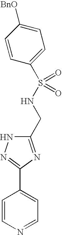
C1=CN=CC=C1C1=NNC(CNS(C2=CC=C([BnO])C=C2)(=O)=O)=N1
